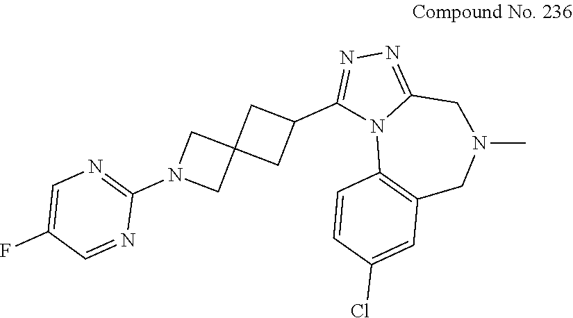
C1(C2CC3(C2)CN(C2=NC=C(F)C=N2)C3)=NN=C2N1C1=C(CN(C)C2)C=C(Cl)C=C1
